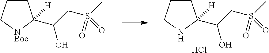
C1CCNC1(C(CS(C)(=O)=O)O)[H].Cl.C1CC[NBoc]C1(C(CS(C)(=O)=O)O)[H]
